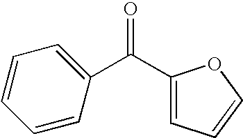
C1(C(C2=CC=CO2)=O)=CC=CC=C1
